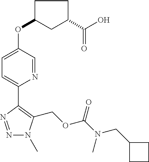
N1=NC(C2=CC=C(OC3CC(C(O)=O)CC3)C=N2)=C(COC(N(CC2CCC2)C)=O)N1C
